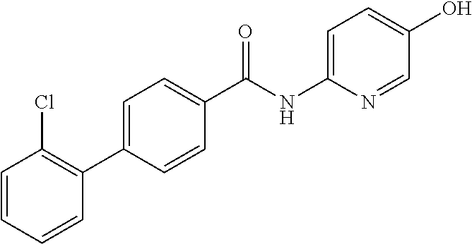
C1(C(NC2=CC=C(O)C=N2)=O)=CC=C(C2=C(Cl)C=CC=C2)C=C1
